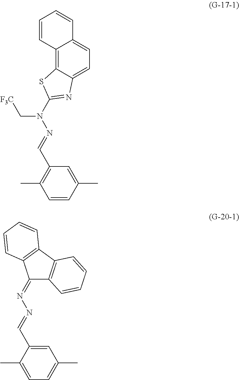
C1=C(C)C=CC(C)=C1C=NN(C1=NC2=CC=C3C(=C2S1)C=CC=C3)C[F3C].C1=C(C=NN=C2C3=C(C4=C2C=CC=C4)C=CC=C3)C(C)=CC=C1C
